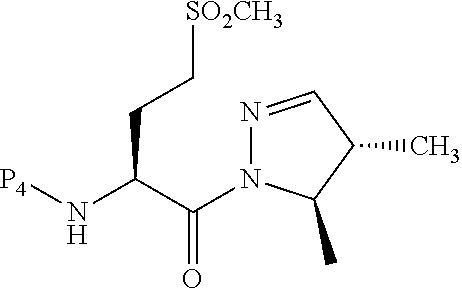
C(C(N1N=CC(C)C1C)=O)(CC[SO2CH3])N[P4]
